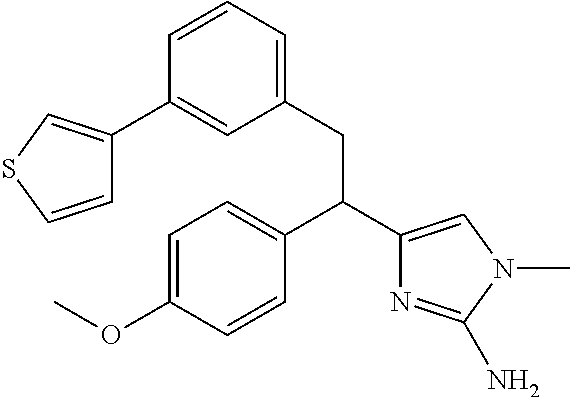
C1=C(OC)C=CC(C(C2=CN(C)C(N)=N2)CC2=CC=CC(C3=CSC=C3)=C2)=C1
